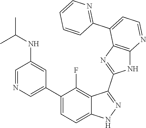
C1=NC=C(C2=CC=C3C(=C2F)C(C2=NC4=C(N2)N=CC=C4C2=NC=CC=C2)=NN3)C=C1NC(C)C
